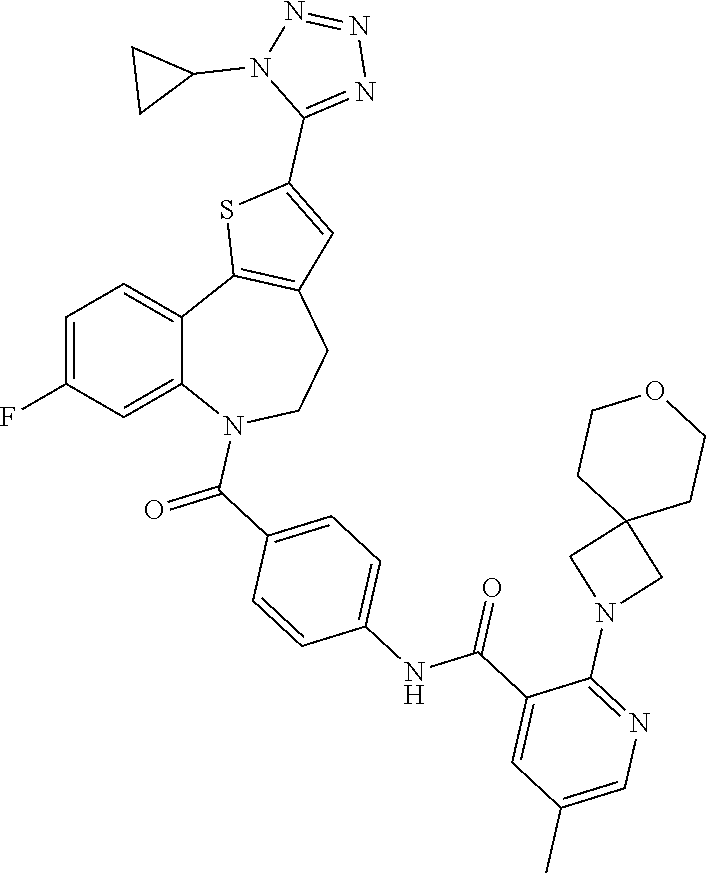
C1=C(F)C=C2C(=C1)C1=C(CCN2C(C2=CC=C(NC(C3=CC(C)=CN=C3N3CC4(C3)CCOCC4)=O)C=C2)=O)C=C(C2=NN=NN2C2CC2)S1
